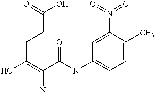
OC(=C(C(NC1=CC=C(C)C(N(=O)=O)=C1)=O)N)CCC(O)=O
